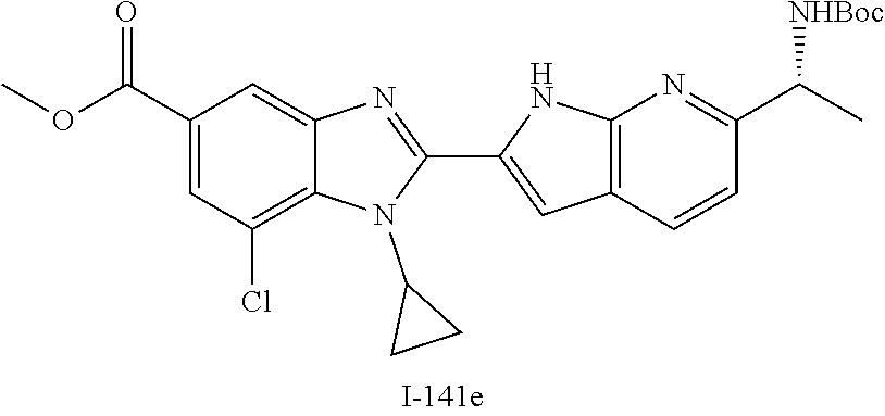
C1(C(OC)=O)=CC(Cl)=C2C(=C1)N=C(C1=CC3=C(N1)N=C(C(C)[NHBoc])C=C3)N2C1CC1
